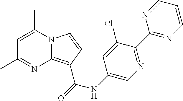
N12C(=C(C(=O)NC3=CN=C(C4=NC=CC=N4)C(Cl)=C3)C=C1)N=C(C)C=C2C
